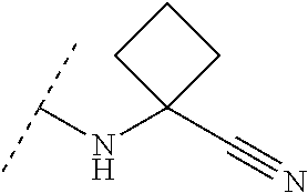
C(NC1(C#N)CCC1)(C)C
